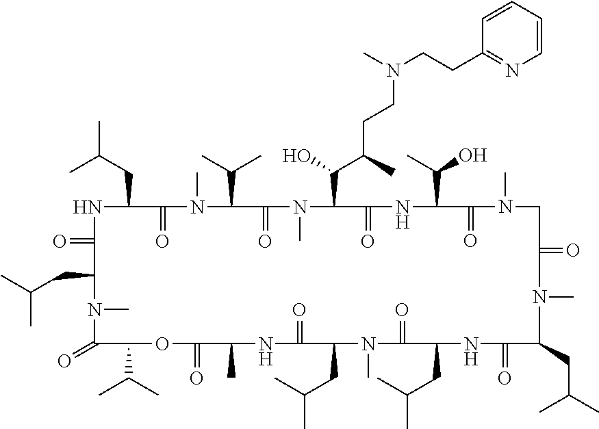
O=C1NC(CC(C)C)C(=O)N(C)C(C(C)C)C(=O)N(C)C(C(C(C)CCN(C)CCC2=NC=CC=C2)O)C(=O)NC(C(O)C)C(=O)N(C)CC(=O)N(C)C(CC(C)C)C(=O)NC(CC(C)C)C(=O)N(C)C(CC(C)C)C(=O)NC(C)C(=O)OC(C(C)C)C(=O)N(C)C1CC(C)C
